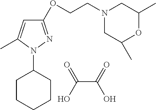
OC(=O)C(O)=O.C1CCCCC1N1N=C(OCCN2CC(C)OC(C)C2)C=C1C
